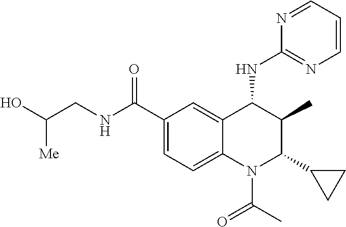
C12=CC(C(NCC(O)[Me])=O)=CC=C1N(C(C)=O)C(C1CC1)C(C)C2NC1=NC=CC=N1
